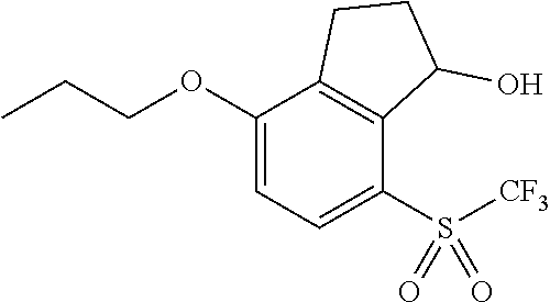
C1(OCCC)=CC=C(S([CF3])(=O)=O)C2=C1CCC2O
